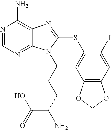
N1=CN=C2C(=C1N)N=C(SC1=CC3=C(C=C1I)OCO3)N2CCCC(N)C(=O)O
